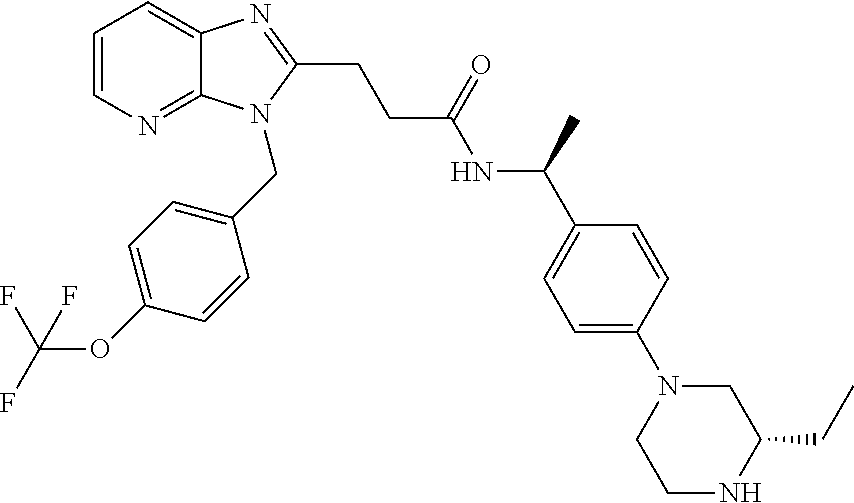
C1=CN=C2C(=C1)N=C(CCC(NC(C1=CC=C(N3CCNC(CC)C3)C=C1)C)=O)N2CC1=CC=C(OC(F)(F)F)C=C1
